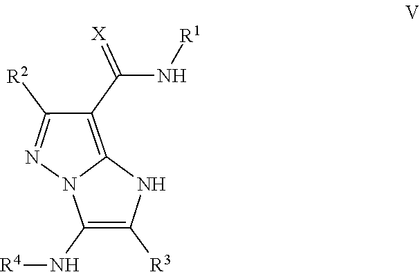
C12=C(C(=[X])N[R1])C([R2])=NN1C(N[R4])=C([R3])N2
